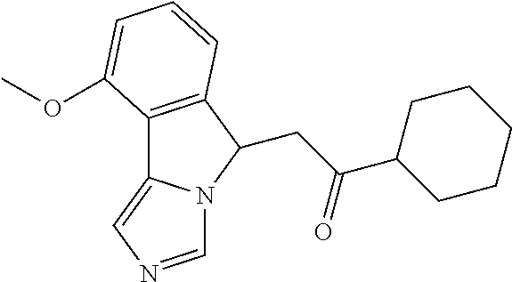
C12=C(C(CC(C3CCCCC3)=O)N3C1=CN=C3)C=CC=C2OC
